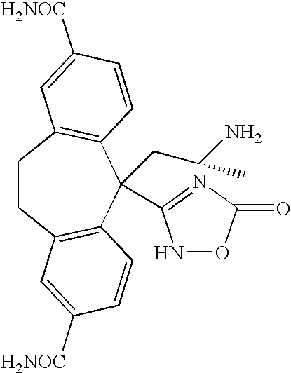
C1CC2=C(C(CC(N)C)(C3=NC(=O)ON3)C3=C1C=C([H2NOC])C=C3)C=CC([H2NOC])=C2
